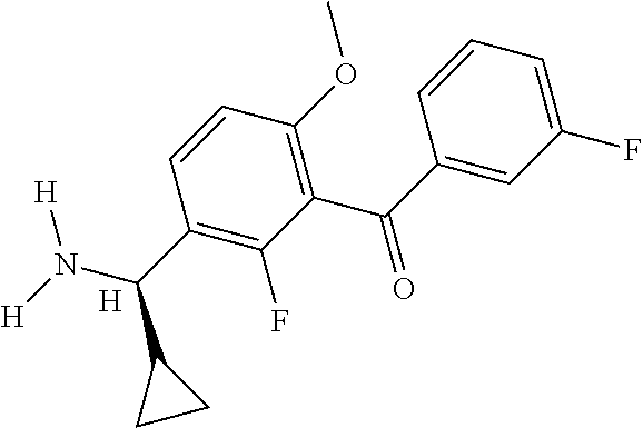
C1(F)=CC=CC(C(=O)C2=C(OC)C=CC(C(N([H])[H])C3CC3)=C2F)=C1.[H]
